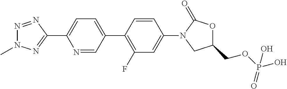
N1(C)N=NC(C2=CC=C(C3=C(F)C=C(N4CC(COP(=O)(O)O)OC4=O)C=C3)C=N2)=N1
